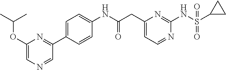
C1(CC(NC2=CC=C(C3=NC(OC(C)C)=CN=C3)C=C2)=O)=CC=NC(NS(C2CC2)(=O)=O)=N1
